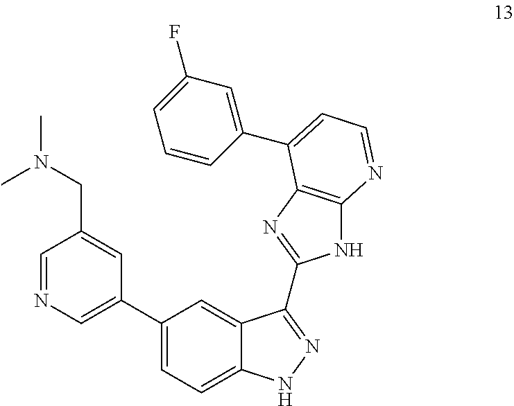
C1(C2=CC=C3C(=C2)C(C2=NC4=C(N2)N=CC=C4C2=CC(F)=CC=C2)=NN3)=CN=CC(CN(C)C)=C1
